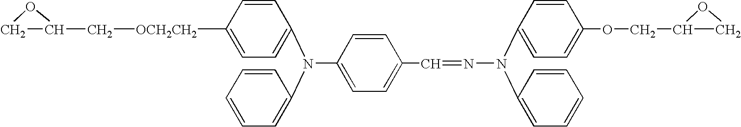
C1(N(C2=CC=C([OCH2CH2]CC3CO3)C=C2)C2=CC=CC=C2)=CC=C(C=NN(C2=CC=C(OCC3CO3)C=C2)C2=CC=CC=C2)C=C1
